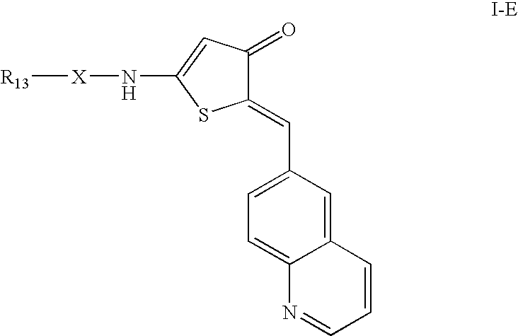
C12=CC(C=C3C(=O)C=C(N[X][R13])S3)=CC=C1N=CC=C2
